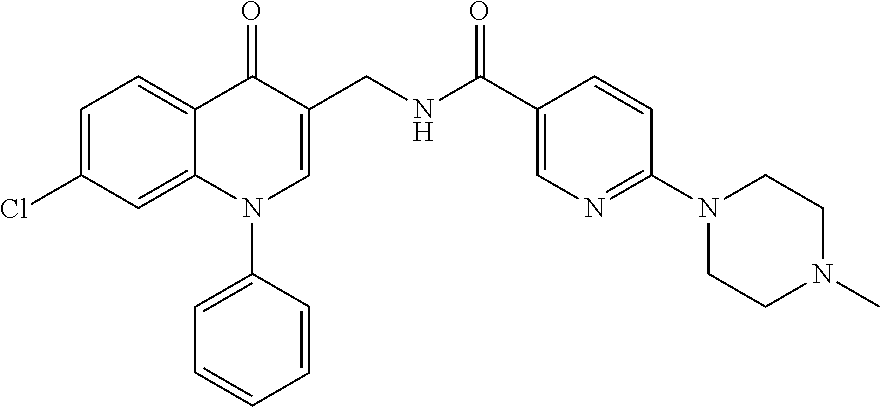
C1=C(Cl)C=C2C(=C1)C(=O)C(CNC(C1=CN=C(N3CCN(C)CC3)C=C1)=O)=CN2C1=CC=CC=C1
